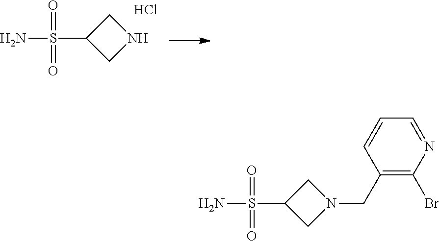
C1(S(N)(=O)=O)CNC1.Cl.C1(S(N)(=O)=O)CN(CC2=C(Br)N=CC=C2)C1
